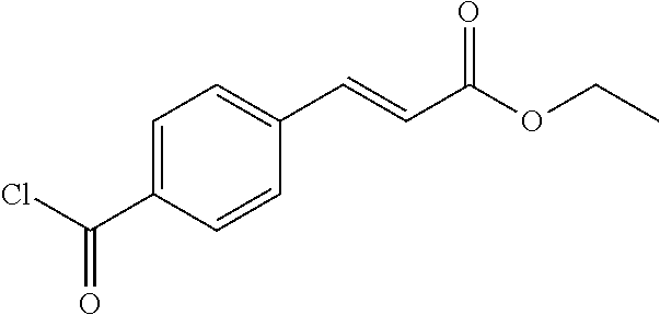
C1=C(C(Cl)=O)C=CC(C=CC(OCC)=O)=C1
